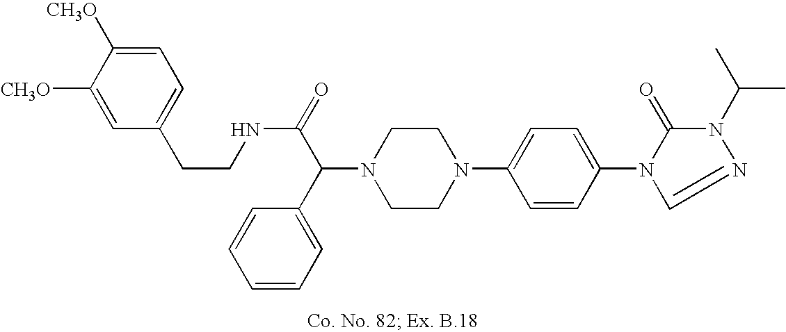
N1(C(C2=CC=CC=C2)C(=O)NCCC2=CC=C([CH3O])C([CH3O])=C2)CCN(C2=CC=C(N3C(=O)N(C(C)C)N=C3)C=C2)CC1
